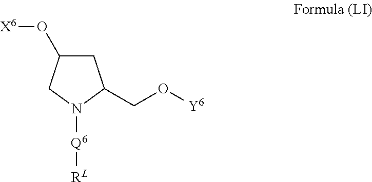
C1C(O[X6])CN([Q6][RL])C1CO[Y6]
